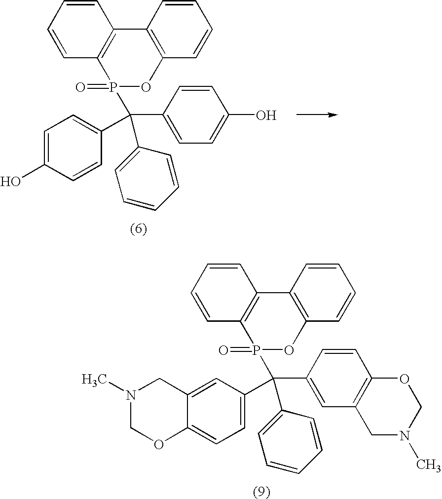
C12=C(C3=C(C=CC=C3)OP1(=O)C(C1=CC=C(O)C=C1)(C1=CC=C(O)C=C1)C1=CC=CC=C1)C=CC=C2.C12=C(C3=C(C=CC=C3)OP1(=O)C(C1=CC3=C(C=C1)OCN(C)C3)(C1=CC=C3C(=C1)CN(C)CO3)C1=CC=CC=C1)C=CC=C2
